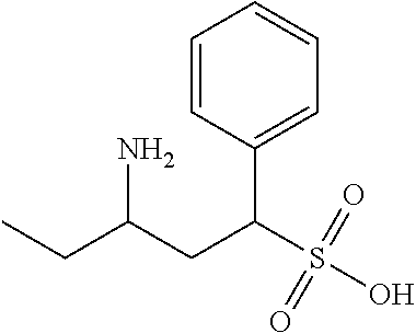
C1=CC(C(S(O)(=O)=O)CC(CC)N)=CC=C1
